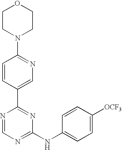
C1=CC(C2=NC(NC3=CC=C([OCF3])C=C3)=NC=N2)=CN=C1N1CCOCC1
